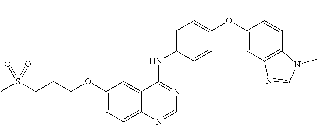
C12=CC=C(OCCCS(C)(=O)=O)C=C1C(NC1=CC(C)=C(OC3=CC4=C(C=C3)N(C)C=N4)C=C1)=NC=N2
